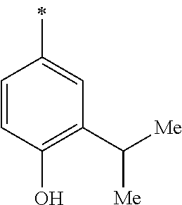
C1=CC(O)=C(C([Me])[Me])C=C1C
